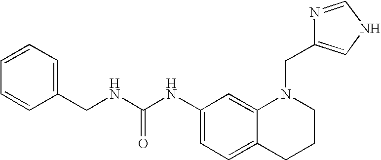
C1(NC(NCC2=CC=CC=C2)=O)=CC=C2C(=C1)N(CC1=CNC=N1)CCC2
